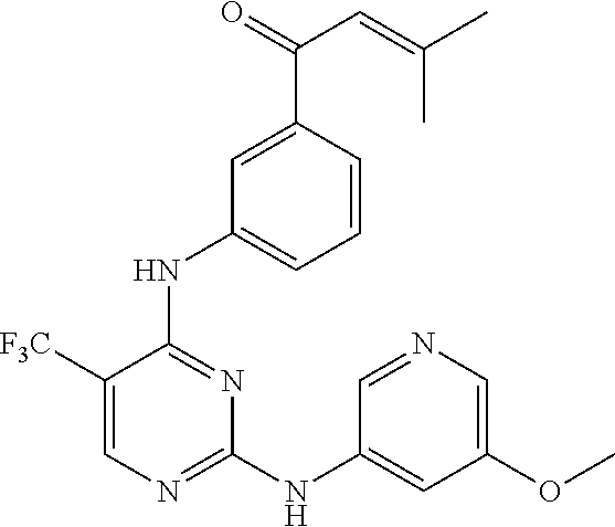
C1([F3C])=CN=C(NC2=CC(OC)=CN=C2)N=C1NC1=CC=CC(C(C=C(C)C)=O)=C1
